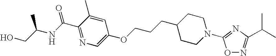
C1(C(NC(CO)C)=O)=NC=C(OCCCC2CCN(C3=NC(C(C)C)=NO3)CC2)C=C1C
